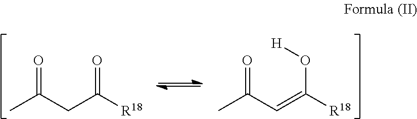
CC(CC([R18])=O)=O.CC(C=C([R18])O[H])=O
